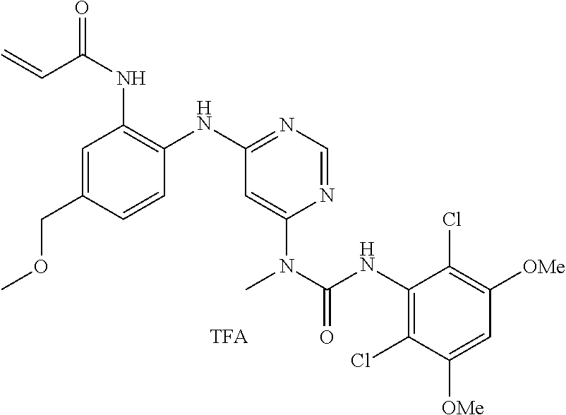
C1(COC)=CC(NC(=O)C=C)=C(NC2=NC=NC(N(C(NC3=C(Cl)C([OMe])=CC([OMe])=C3Cl)=O)C)=C2)C=C1.[TFA]
